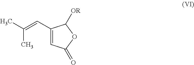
C1(C=C(C)C)=CC(=O)OC1[OR]
